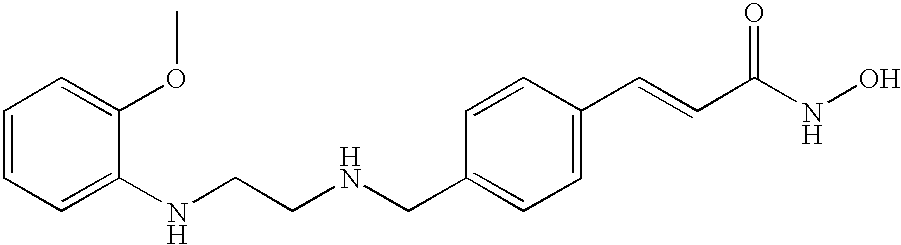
C1=CC=C(NCCNCC2=CC=C(C=CC(NO)=O)C=C2)C(OC)=C1
